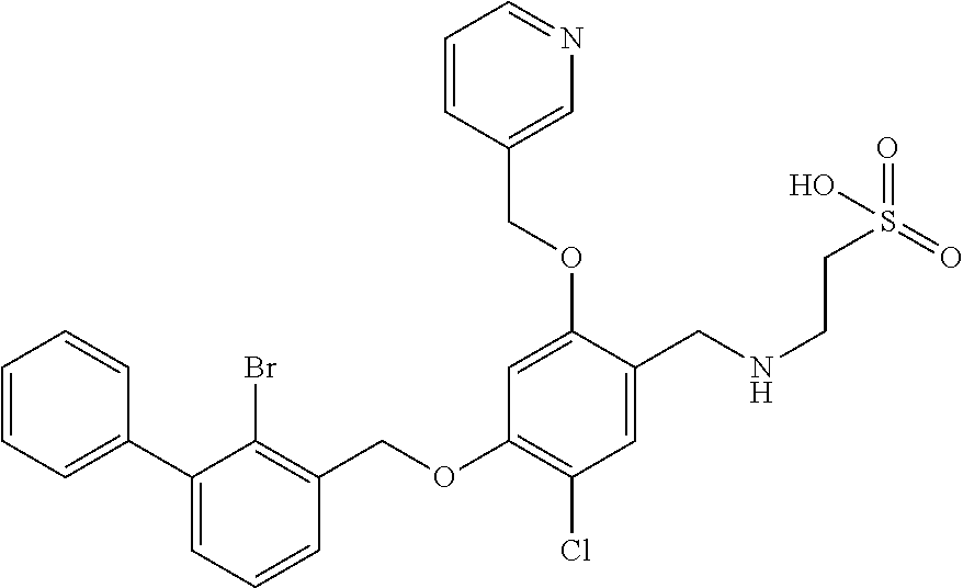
C1=CC=CC(C2=CC=CC(COC3=C(Cl)C=C(CNCCS(=O)(=O)O)C(OCC4=CN=CC=C4)=C3)=C2Br)=C1
